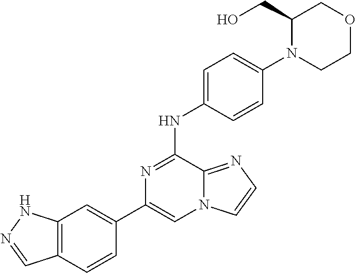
C1(C2=CC3=C(C=C2)C=NN3)=CN2C(=NC=C2)C(NC2=CC=C(N3CCOCC3CO)C=C2)=N1
